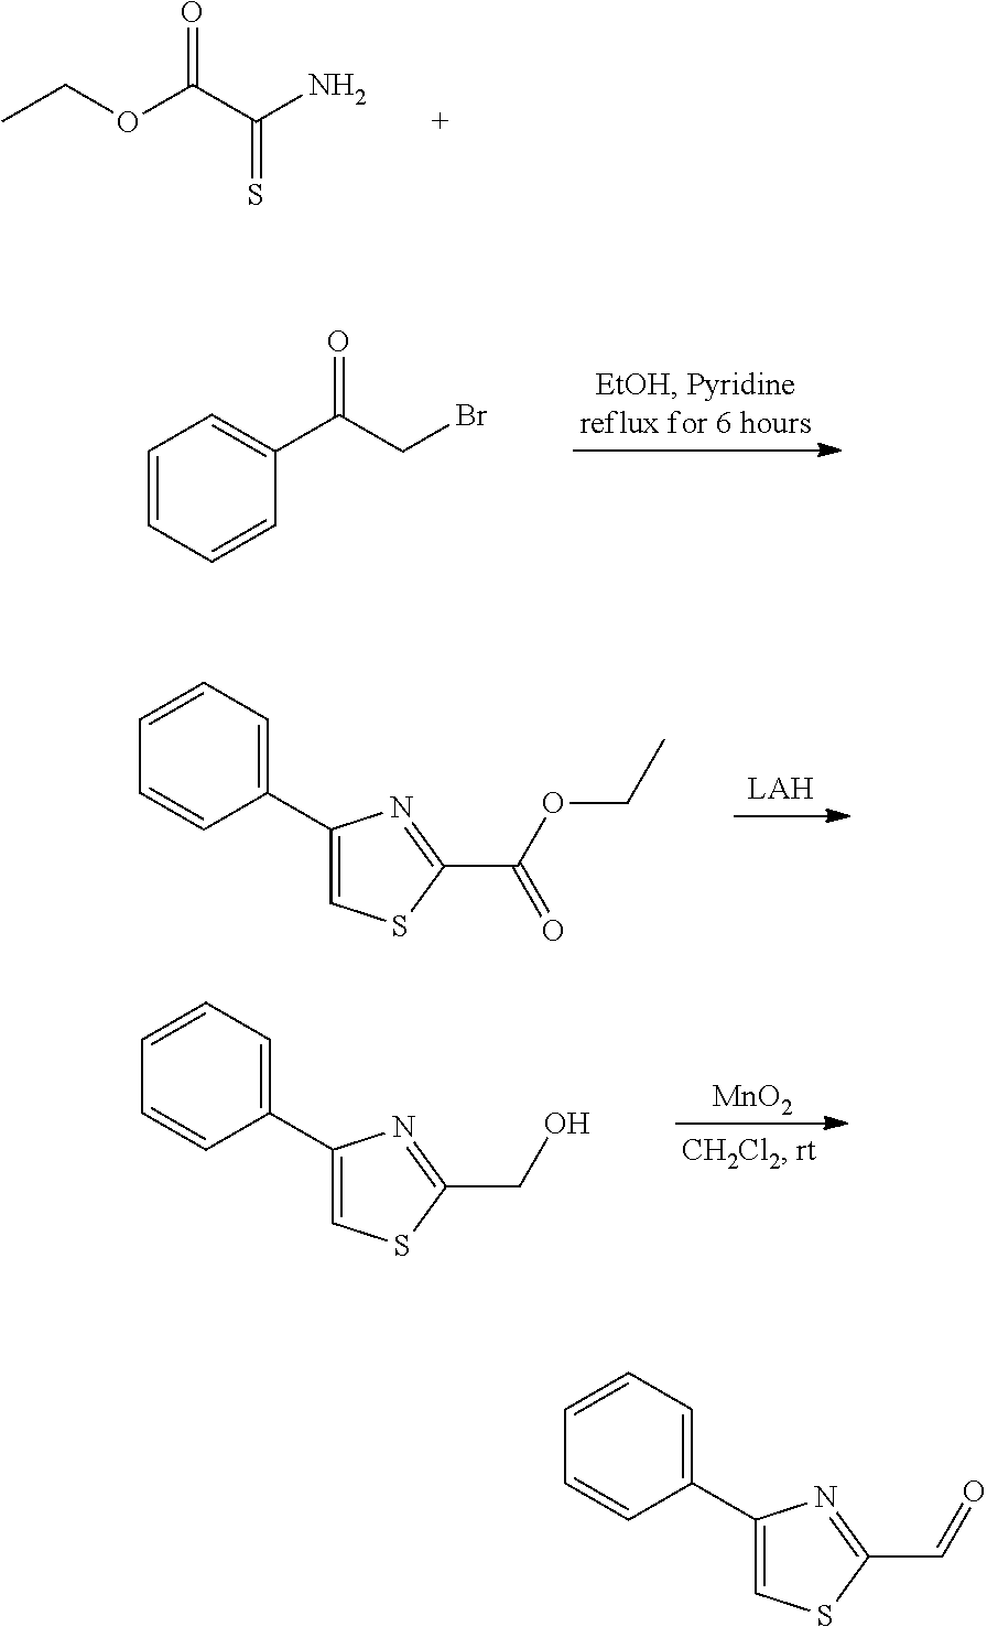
CCOC(C(N)=S)=O.C1=CC=CC(C(=O)CBr)=C1.C1(C2=CSC(C(=O)OCC)=N2)=CC=CC=C1.[MnO2].C1(C2=CSC(CO)=N2)=CC=CC=C1.C1(C2=CSC(C=O)=N2)=CC=CC=C1
